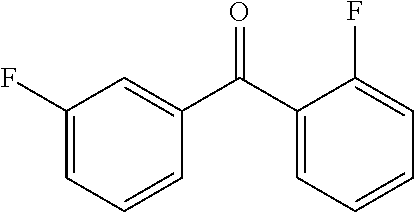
C1(F)=CC=CC(C(C2=CC=CC=C2F)=O)=C1
